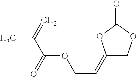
CC(C(OCC=C1COC(=O)O1)=O)=C
